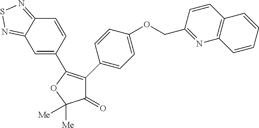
C1=C(C2=C(C3=CC=C(OCC4=NC5=C(C=C4)C=CC=C5)C=C3)C(=O)C([Me])([Me])O2)C=CC2=NSN=C12
